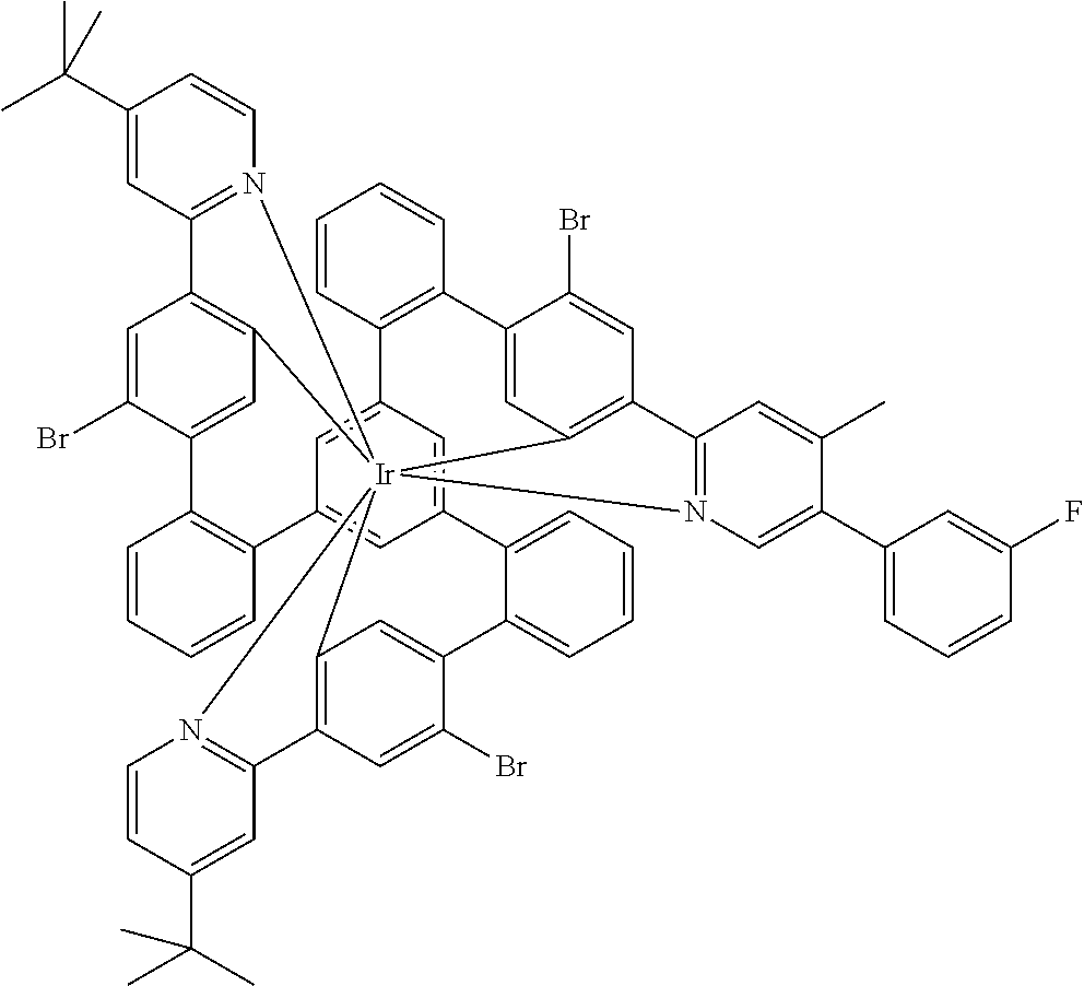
C12=C3C=C(Br)C(=C1)C1=CC=CC=C1C1=CC4=CC(=C1)C1=C(C=CC=C1)C1=CC5=C(C=C1Br)C1=N([Ir]256(C2=C(C=C(Br)C(=C2)C2=C4C=CC=C2)C2=N6C=C(C4=CC=CC(F)=C4)C(C)=C2)N2=C3C=C(C(C)(C)C)C=C2)C=CC(C(C)(C)C)=C1
